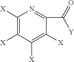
C1([X])=C([X])C([X])=C([X])C(C([Y])=O)=N1
